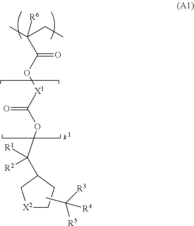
[X2]1CCC(C(OC([X1]OC(C([R6])(C)CC)=O)=O)([R1])[R2])C1.CC([R3])([R5])[R4]
